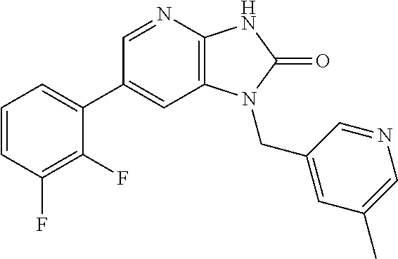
C1(C2=CC=CC(F)=C2F)=CC2=C(N=C1)NC(=O)N2CC1=CC(C)=CN=C1
